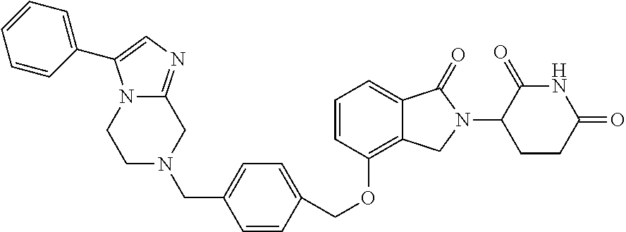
O(C1=C2C(=CC=C1)C(=O)N(C1CCC(=O)NC1=O)C2)CC1=CC=C(CN2CC3=NC=C(C4=CC=CC=C4)N3CC2)C=C1
